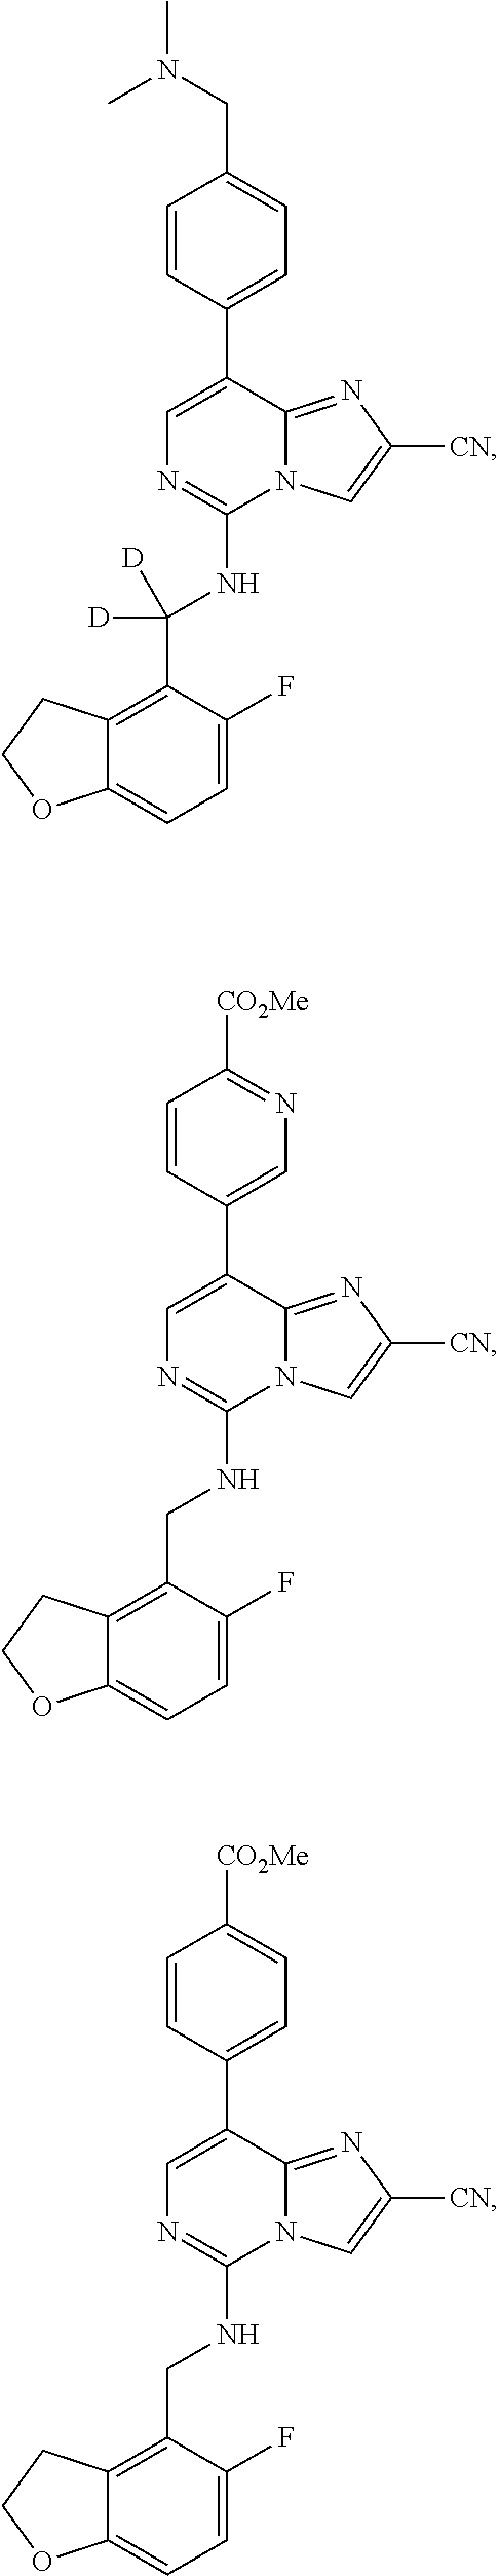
C1=C(F)C(C(NC2=NC=C(C3=CC=C(CN(C)C)C=C3)C3=NC([CN])=CN23)([D])[D])=C2C(=C1)OCC2.C1=C(F)C(CNC2=NC=C(C3=CN=C([CO2Me])C=C3)C3=NC([CN])=CN23)=C2C(=C1)OCC2.C1=C(F)C(CNC2=NC=C(C3=CC=C([CO2Me])C=C3)C3=NC([CN])=CN23)=C2C(=C1)OCC2
